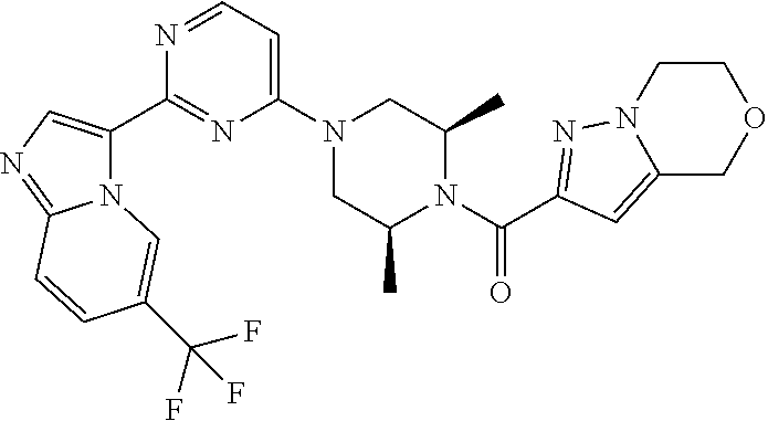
N12C(C3=NC(N4CC(C)N(C(=O)C5=NN6CCOCC6=C5)C(C)C4)=CC=N3)=CN=C1C=CC(C(F)(F)F)=C2
